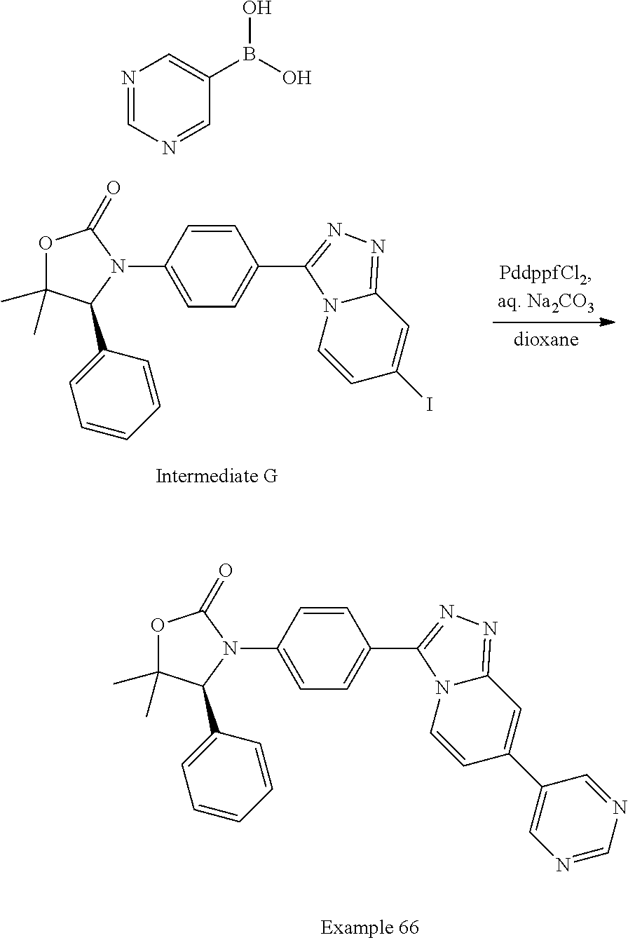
C12=NN=C(C3=CC=C(N4C(=O)OC(C)(C)C4C4=CC=CC=C4)C=C3)N1C=CC(C1=CN=CN=C1)=C2.C12=NN=C(C3=CC=C(N4C(=O)OC(C)(C)C4C4=CC=CC=C4)C=C3)N1C=CC(I)=C2.N1=CN=CC(B(O)O)=C1
